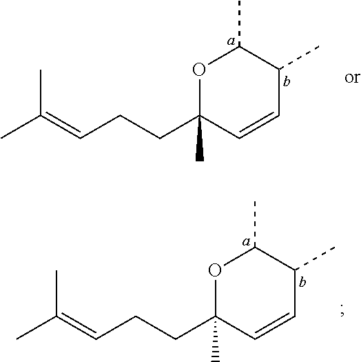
O1C(C)(CCC=C(C)C)C=CC(C)C1C.O1C(C)(CCC=C(C)C)C=CC(C)C1C
